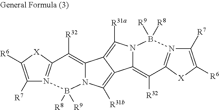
C1([R7])=C([R6])[X]C2=N1B([R8])([R9])N1C(=C2[R32])C2=C([R31a])N3C(=C([R32])C4=N(C([R7])=C([R6])[X]4)B3([R8])[R9])C2=C1[R31b]
